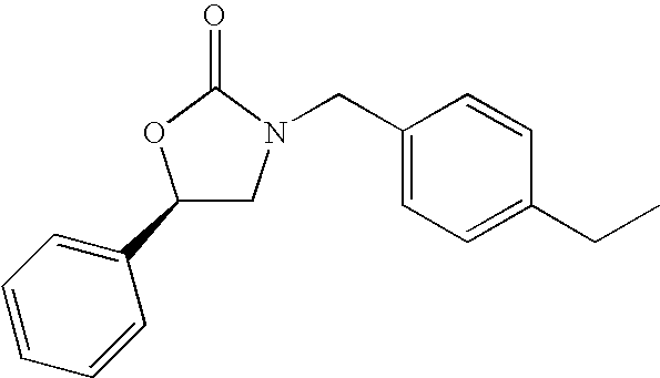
C1(C2=CC=CC=C2)CN(CC2=CC=C(CC)C=C2)C(=O)O1
